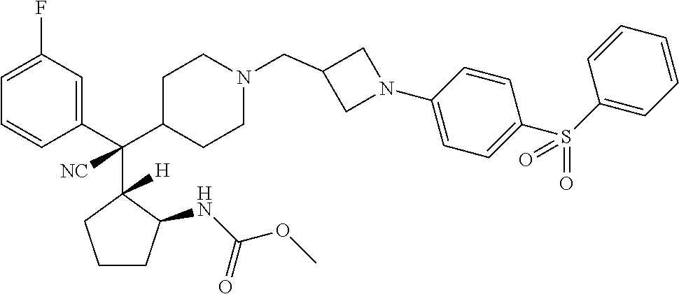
C1=C(F)C=C(C(C2CCN(CC3CN(C4=CC=C(S(C5=CC=CC=C5)(=O)=O)C=C4)C3)CC2)(C2([H])C(NC(OC)=O)CCC2)[NC])C=C1
